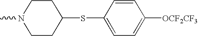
CN1CCC(SC2=CC=C([OCF2CF3])C=C2)CC1
